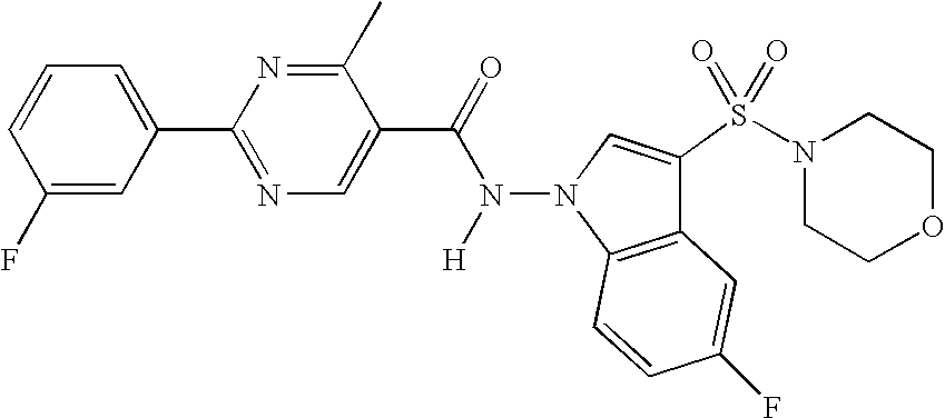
C1(F)=CC(C2=NC=C(C(=O)N(N3C4=C(C(S(N5CCOCC5)(=O)=O)=C3)C=C(F)C=C4)[H])C(C)=N2)=CC=C1
